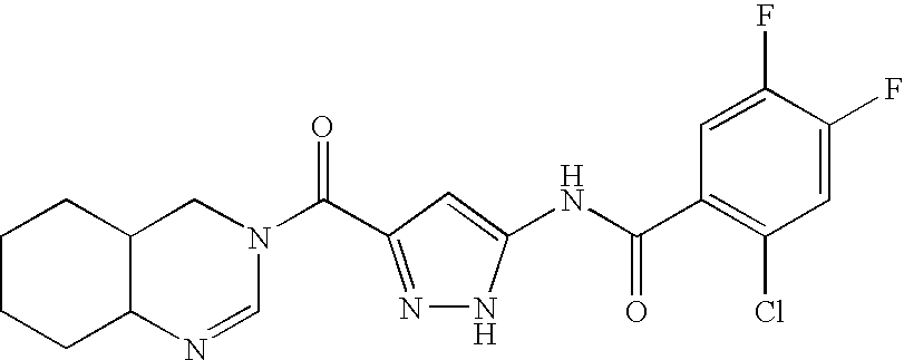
C1=NC2C(CN1C(=O)C1=NNC(NC(C3=C(Cl)C=C(F)C(F)=C3)=O)=C1)CCCC2
